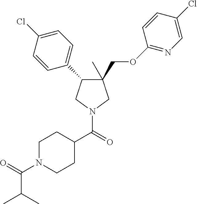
C1(C)(COC2=NC=C(Cl)C=C2)C(C2=CC=C(Cl)C=C2)CN(C(=O)C2CCN(C(C(C)C)=O)CC2)C1
